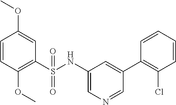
C1=CC(OC)=C(S(NC2=CN=CC(C3=C(Cl)C=CC=C3)=C2)(=O)=O)C=C1OC
